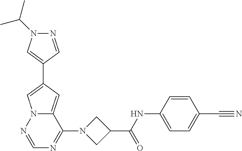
N1=CC(C2=CN3C(=C2)C(N2CC(C(NC4=CC=C(C#N)C=C4)=O)C2)=NC=N3)=CN1C(C)C
